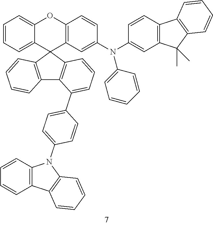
C1=CC=C2C(=C1)OC1=C(C23C2=C(C4=C3C=CC=C4C3=CC=C(N4C5=C(C6=C4C=CC=C6)C=CC=C5)C=C3)C=CC=C2)C=C(N(C2=CC3=C(C=C2)C2=C(C3(C)C)C=CC=C2)C2=CC=CC=C2)C=C1
